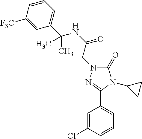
C(NC(=O)CN1C(=O)N(C2CC2)C(C2=CC=CC(Cl)=C2)=N1)(C1=CC=CC([F3C])=C1)(C)C
